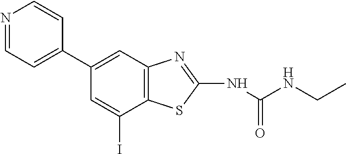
C1(C2=CC=NC=C2)=CC2=C(C(I)=C1)SC(NC(NCC)=O)=N2
